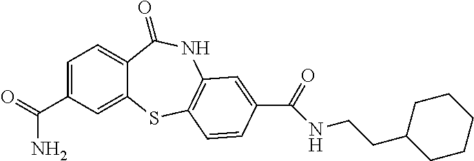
C1=C(C(=O)N)C=C2C(=C1)C(=O)NC1=C(S2)C=CC(C(=O)NCCC2CCCCC2)=C1
